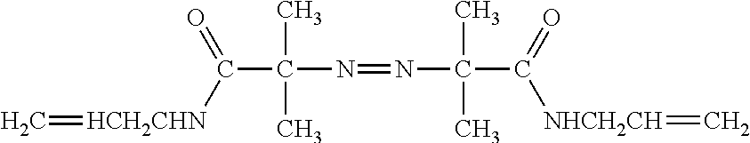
C(C(N=NC(C(=O)[NHCH2CH]=C)(C)C)(C)C)([HCH2CHN]=C)=O
